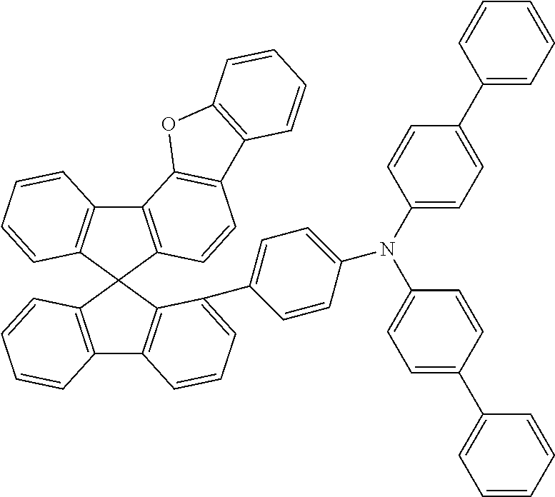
C12=C(C3(C4=C1C=CC=C4)C1=C(C4=C3C(C3=CC=C(N(C5=CC=C(C6=CC=CC=C6)C=C5)C5=CC=C(C6=CC=CC=C6)C=C5)C=C3)=CC=C4)C=CC=C1)C=CC1=C2OC2=C1C=CC=C2
